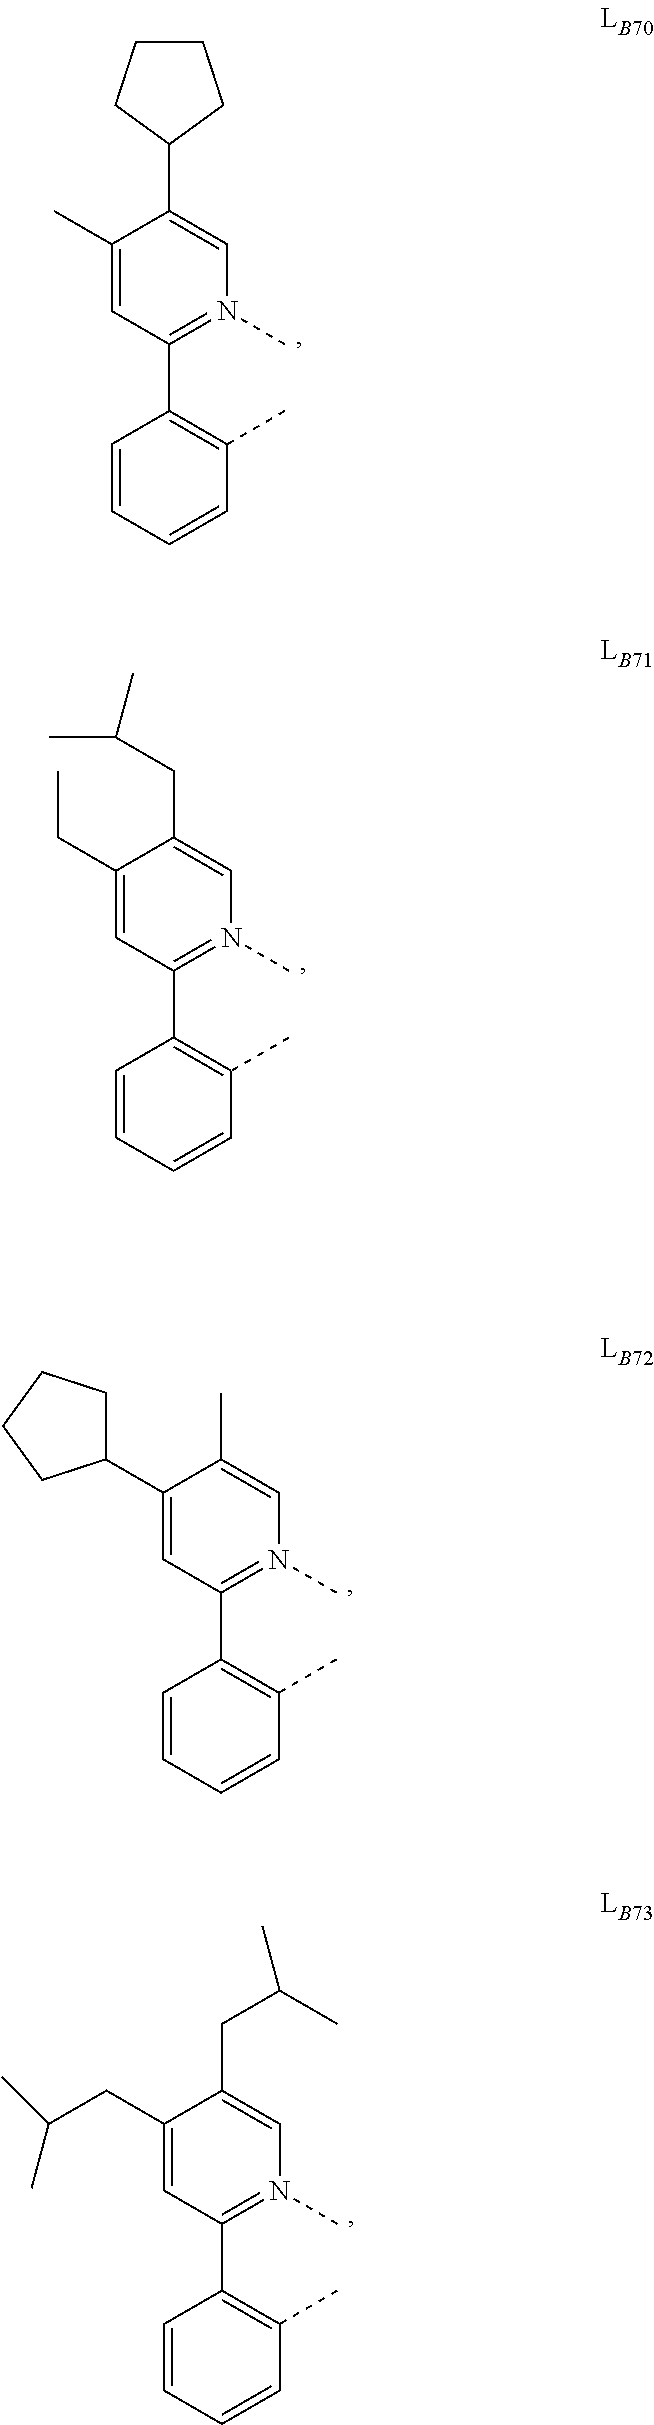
C1(C)=CC(C2=C(C)C=CC=C2)=N(C)C=C1C1CCCC1.C1(CC)=CC(C2=C(C)C=CC=C2)=N(C)C=C1CC(C)C.C1(C2CCCC2)=CC(C2=C(C)C=CC=C2)=N(C)C=C1C.C1(CC(C)C)=CC(C2=C(C)C=CC=C2)=N(C)C=C1CC(C)C
